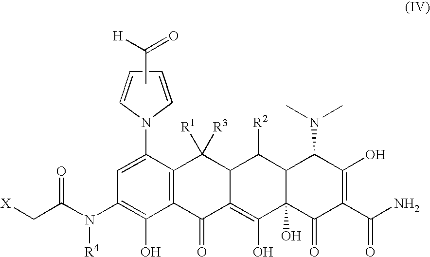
C(C(N(C1=C(O)C2=C(C(N3C=CC=C3)=C1)C([R3])([R1])C1C(=C(O)C3(O)C(=O)C(C(N)=O)=C(O)C(N(C)C)C3C1[R2])C2=O)[R4])=O)[X].CC([H])=O
